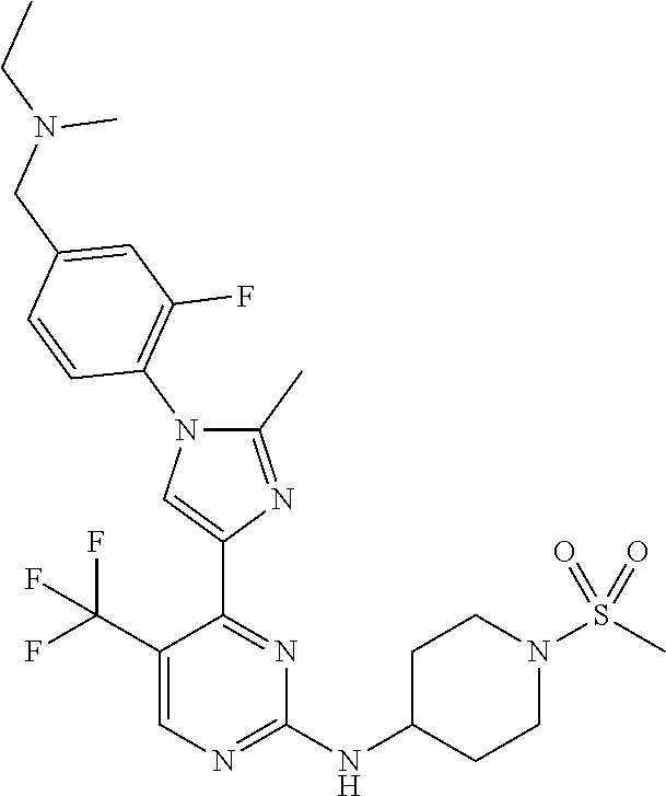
C1=C(C(F)(F)F)C(C2=CN(C3=C(F)C=C(CN(C)CC)C=C3)C(C)=N2)=NC(NC2CCN(S(C)(=O)=O)CC2)=N1
